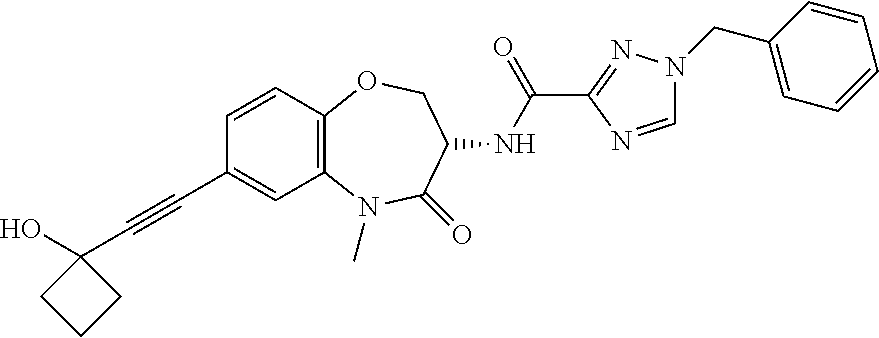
C(#CC1(O)CCC1)C1=CC2=C(C=C1)OCC(NC(=O)C1=NN(CC3=CC=CC=C3)C=N1)C(=O)N2C
